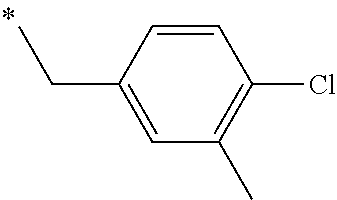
CCC1=CC(C)=C(Cl)C=C1
